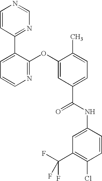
N1=C(OC2=CC(C(NC3=CC(C(F)(F)F)=C(Cl)C=C3)=O)=CC=C2C)C(C2=NC=NC=C2)=CC=C1
